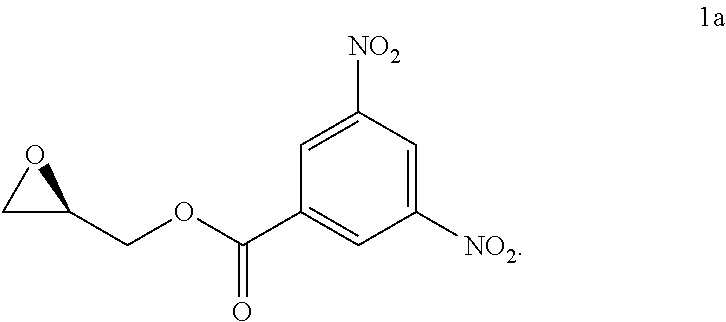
C1([NO2])=CC([NO2])=CC(C(OCC2OC2)=O)=C1
